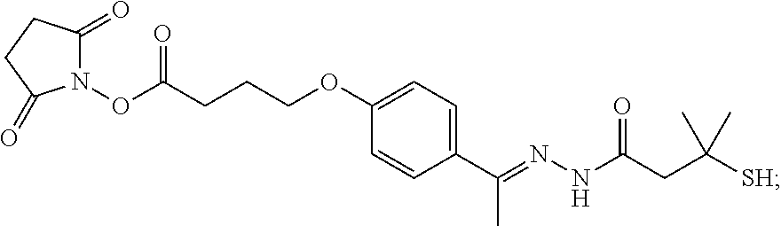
C1=C(OCCCC(ON2C(=O)CCC2=O)=O)C=CC(C(=NNC(CC([SH])(C)C)=O)C)=C1
